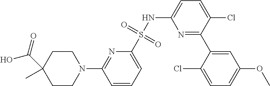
C1=CC=C(S(NC2=CC=C(Cl)C(C3=CC(OC)=CC=C3Cl)=N2)(=O)=O)N=C1N1CCC(C(=O)O)(C)CC1
